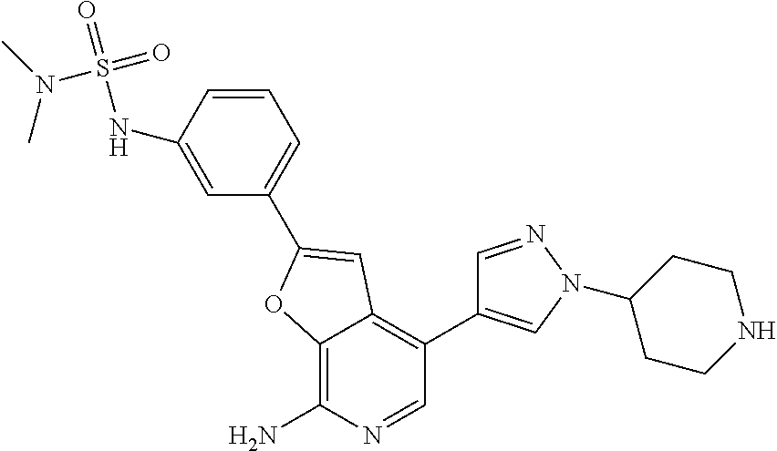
C1=C(NS(=O)(=O)N(C)C)C=CC=C1C1=CC2=C(C3=CN(C4CCNCC4)N=C3)C=NC(N)=C2O1
